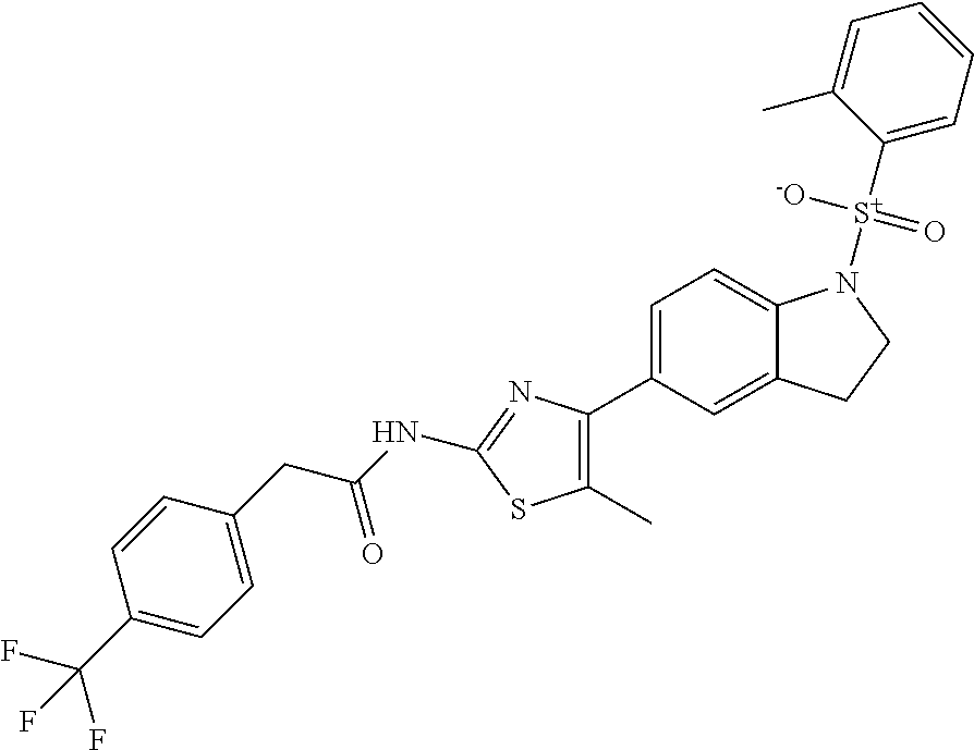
C1=C(C2=C(C)SC(NC(CC3=CC=C(C(F)(F)F)C=C3)=O)=N2)C=C2C(=C1)N([S+](C1=CC=CC=C1C)([-O])=O)CC2
